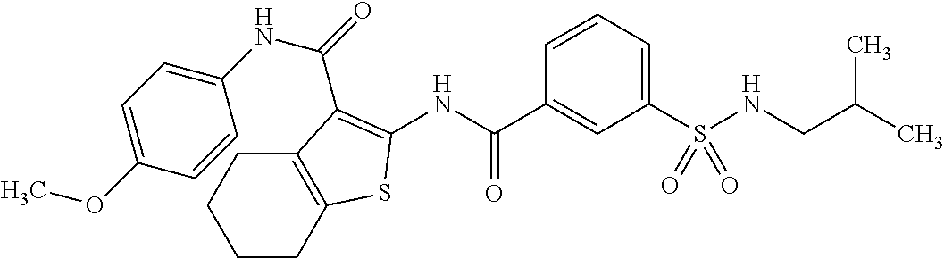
C1CC2=C(CC1)C(C(=O)NC1=CC=C(OC)C=C1)=C(NC(C1=CC(S(NCC(C)C)(=O)=O)=CC=C1)=O)S2
